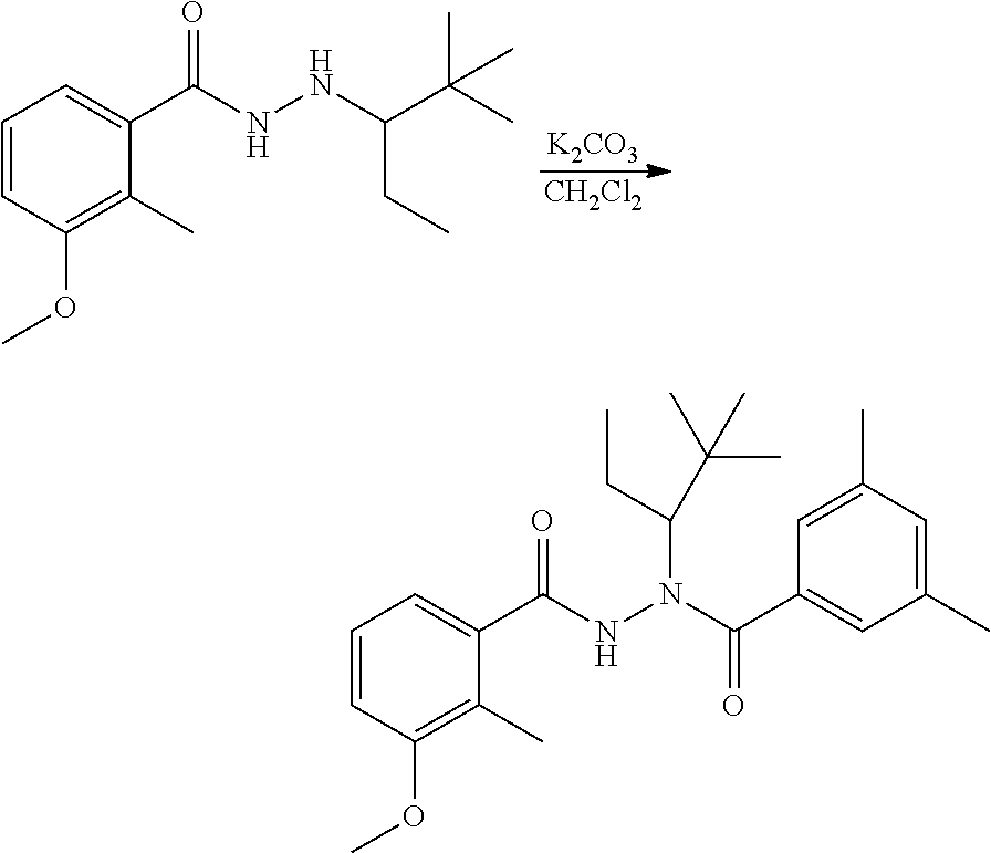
C1=CC(OC)=C(C)C(C(NNC(C(C)(C)C)CC)=O)=C1.[CH2Cl2].[K2CO3].C1=CC(OC)=C(C)C(C(NN(C(C2=CC(C)=CC(C)=C2)=O)C(CC)C(C)(C)C)=O)=C1
